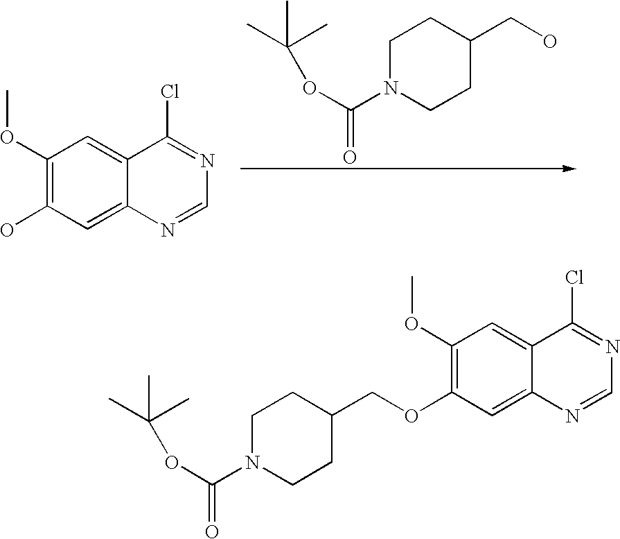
C1(OC)=C(O)C=C2C(=C1)C(Cl)=NC=N2.C1N(C(OC(C)(C)C)=O)CCC(CO)C1.C1N(C(OC(C)(C)C)=O)CCC(COC2=C(OC)C=C3C(=C2)N=CN=C3Cl)C1
